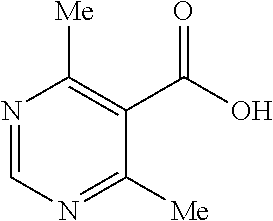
N1=CN=C([Me])C(C(O)=O)=C1[Me]
